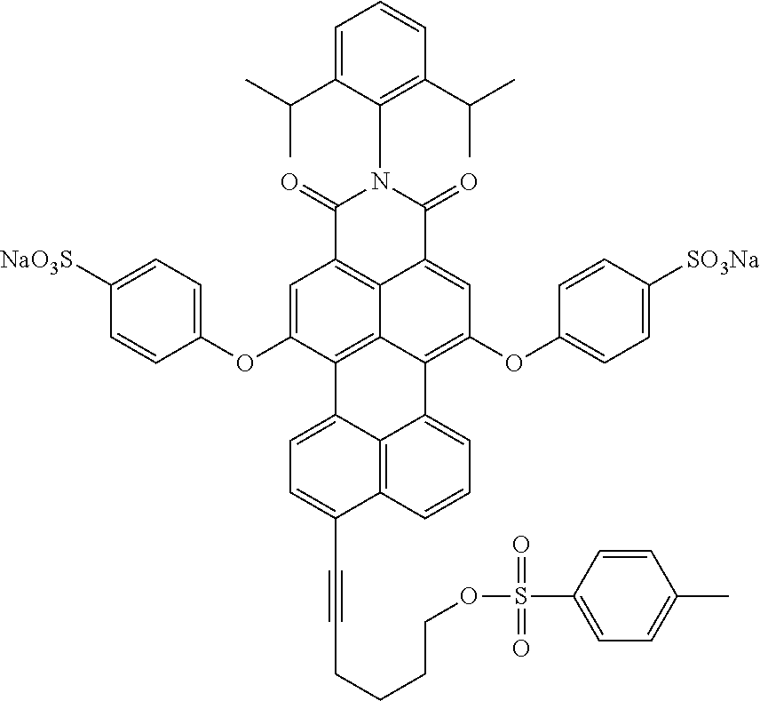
C1=CC(OC2=CC3=C4C5=C2C2=CC=C(C#CCCCCOS(C6=CC=C(C)C=C6)(=O)=O)C6=C2C(=CC=C6)C5=C(OC2=CC=C([SO3Na])C=C2)C=C4C(=O)N(C2=C(C(C)C)C=CC=C2C(C)C)C3=O)=CC=C1[NaO3S]
